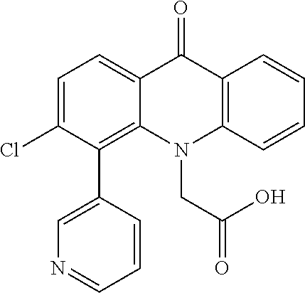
C12=CC=C(Cl)C(C3=CN=CC=C3)=C1N(CC(=O)O)C1=C(C2=O)C=CC=C1
